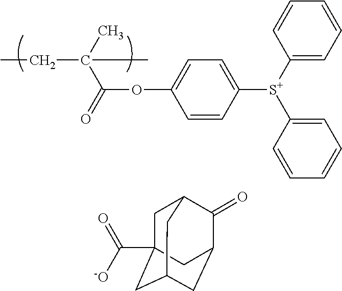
C1([S+](C2=CC=CC=C2)C2=CC=CC=C2)=CC=C(OC(C(C)(CC)C)=O)C=C1.C1C2(C([-O])=O)CC3CC(C(=O)C1C3)C2
